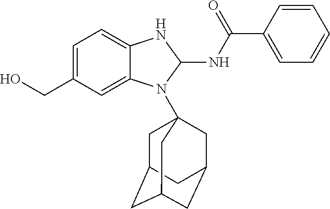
C1=C(CO)C=C2C(=C1)NC(NC(C1=CC=CC=C1)=O)N2C12CC3CC(CC(C1)C3)C2
